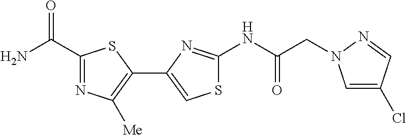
N(C(=O)CN1C=C(Cl)C=N1)C1=NC(C2=C([Me])N=C(C(N)=O)S2)=CS1
